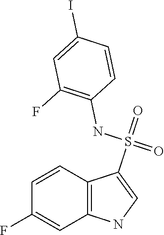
C1=CC2=C(C=C1F)NC=C2S(=O)(NC1=C(F)C=C(I)C=C1)=O
